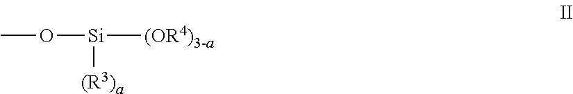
CO[Si]([(OR4)3-a])[(R3)a]
